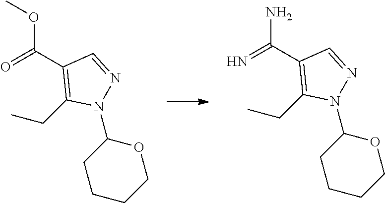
C(C1=C(CC)N(C2CCCCO2)N=C1)(=N)N.C(C1=C(CC)N(C2CCCCO2)N=C1)(=O)OC
